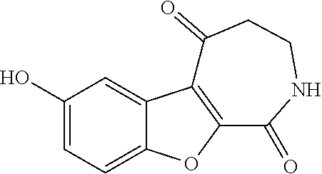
C1(O)=CC=C2C(=C1)C1=C(O2)C(=O)NCCC1=O
